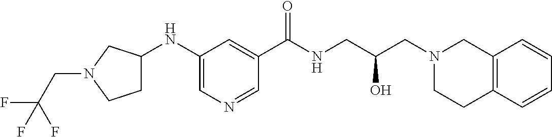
C1(C(NCC(CN2CC3=C(CC2)C=CC=C3)O)=O)=CC(NC2CCN(CC(F)(F)F)C2)=CN=C1
